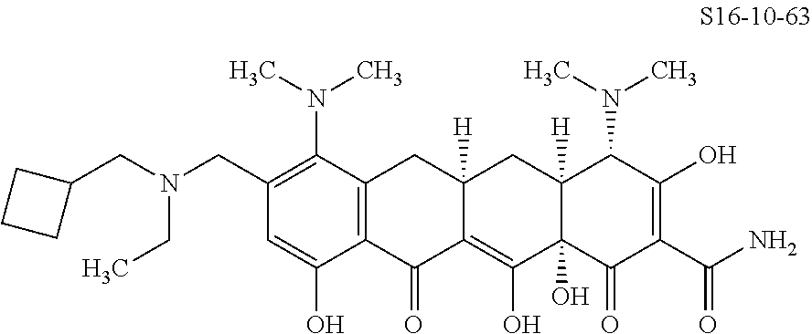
C1(CN(CC2CCC2)CC)=C(N(C)C)C2=C(C(O)=C1)C(=O)C1=C(O)C3(O)C([H])(CC1([H])C2)C(N(C)C)C(O)=C(C(N)=O)C3=O
